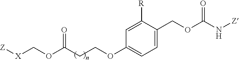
C1([R])=CC(OCCC(OC[X][Z])=O)=CC=C1COC(N[Z])=O
